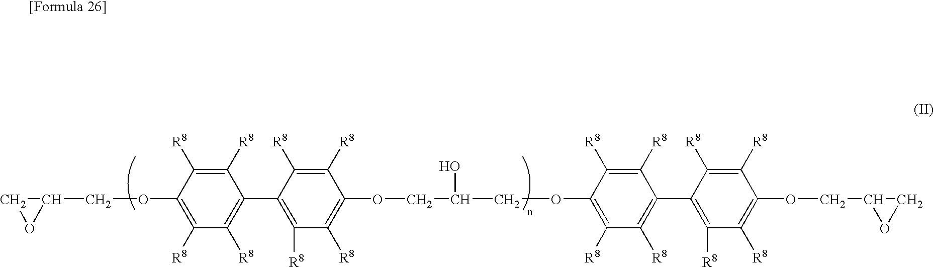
C1(COC2=C([R8])C([R8])=C(C3=C([R8])C([R8])=C(OCC(O)COC4=C([R8])C([R8])=C(C5=C([R8])C([R8])=C(OCC6OC6)C([R8])=C5[R8])C([R8])=C4[R8])C([R8])=C3[R8])C([R8])=C2[R8])CO1
